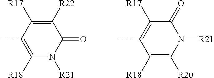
C1([R17])=C([R22])C(=O)N([R21])C([R18])=C1C.C1([R17])=C(C)C([R18])=C([R20])N([R21])C1=O
